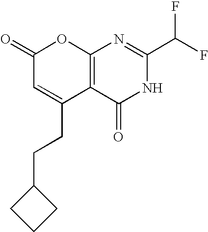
C1(=O)C=C(CCC2CCC2)C2=C(O1)N=C(C(F)F)NC2=O
